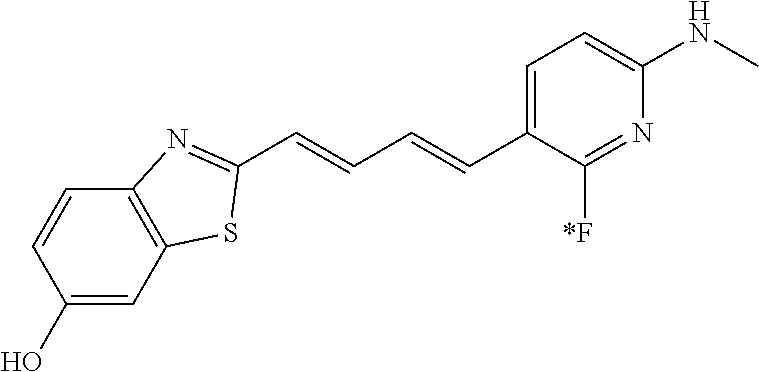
OC1=CC2=C(C=C1)N=C(C=CC=CC1=CC=C(NC)N=C1[*F])S2
